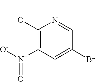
C1(OC)=C([N+]([O-])=O)C=C(Br)C=N1
